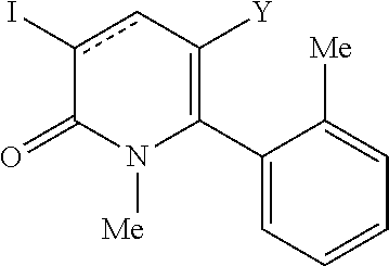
C1(C2=C([Y])cc(I)C(=O)N2[Me])=CC=CC=C1[Me]
